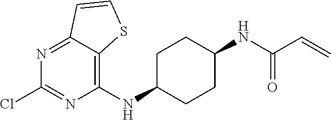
C1C(NC2=C3C(=NC(Cl)=N2)C=CS3)CCC(NC(C=C)=O)C1
